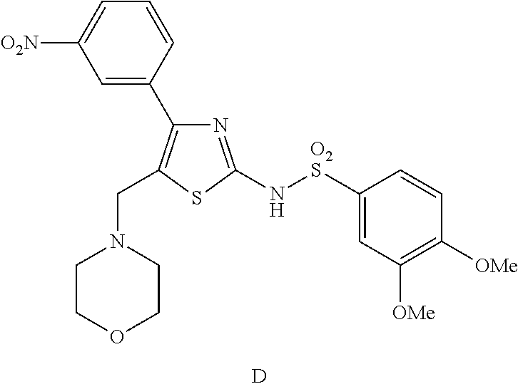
C1=CC(C2=C(CN3CCOCC3)SC(N[O2S]C3=CC([OMe])=C([OMe])C=C3)=N2)=CC([O2N])=C1
